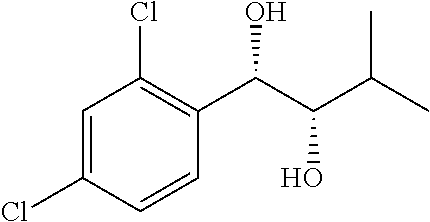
C1=C(Cl)C=CC(C(C(C(C)C)O)O)=C1Cl
